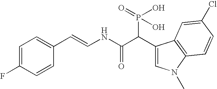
C1=C(F)C=CC(C=CNC(C(C2=CN(C)C3=C2C=C(Cl)C=C3)P(O)(=O)O)=O)=C1
